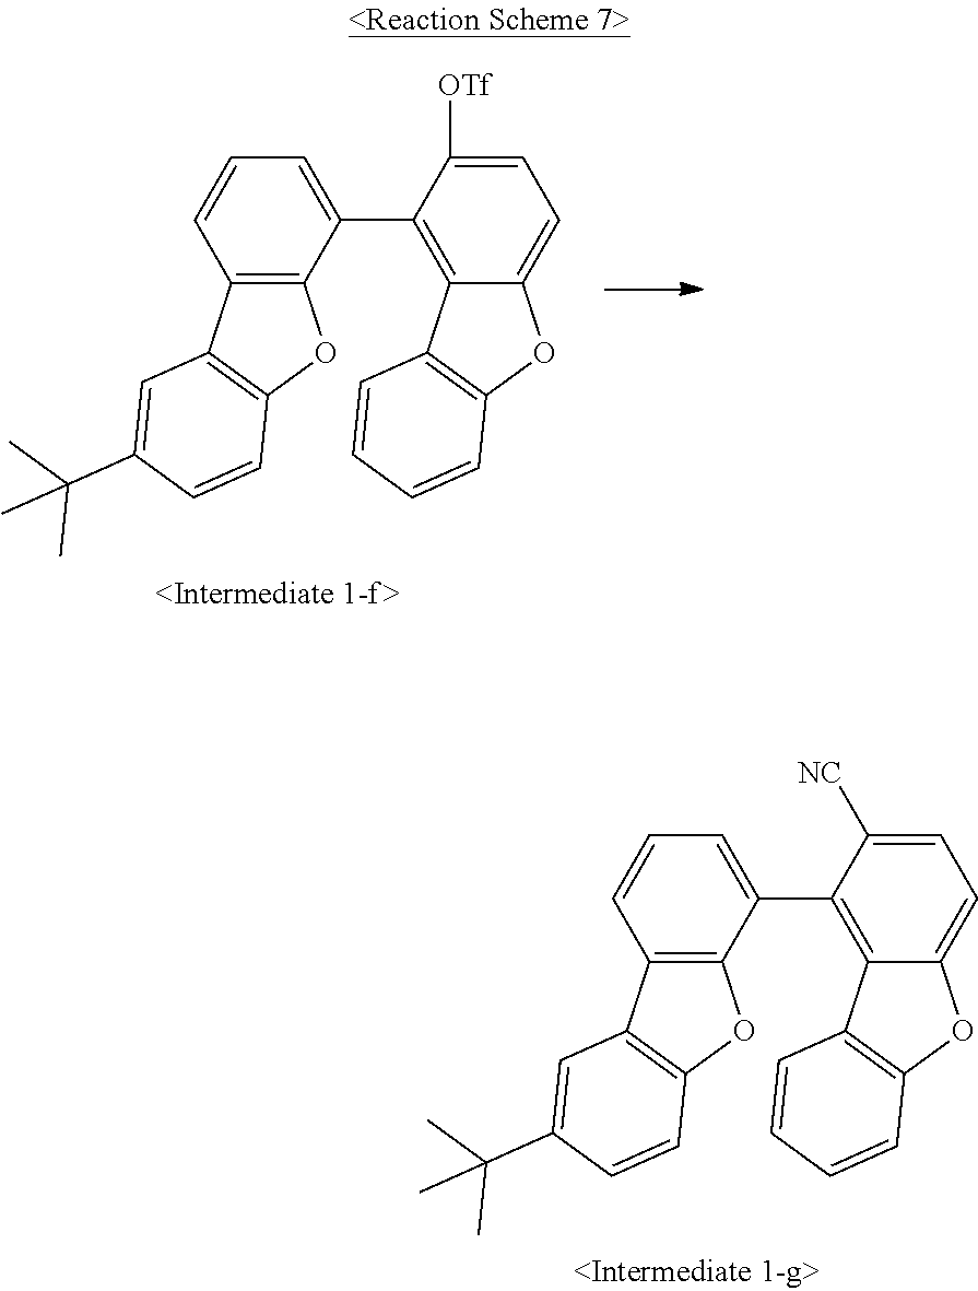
C1=CC2=C(C(C3=C4C(=CC=C3[OTf])OC3=C4C=CC=C3)=C1)OC1=C2C=C(C(C)(C)C)C=C1.C1=CC2=C(C(C3=C4C(=CC=C3[NC])OC3=C4C=CC=C3)=C1)OC1=C2C=C(C(C)(C)C)C=C1
